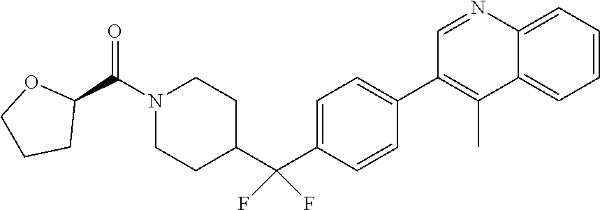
C1=C(C(C2CCN(C(C3OCCC3)=O)CC2)(F)F)C=CC(C2=C(C)C3=CC=CC=C3N=C2)=C1
